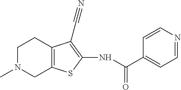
N(C(C1=CC=NC=C1)=O)C1=C(C#N)C2=C(S1)CN(C)CC2
